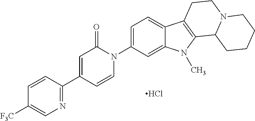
Cl.C1(C2=CC(=O)N(C3=CC=C4C(=C3)N(C)C3=C4CCN4C3CCCC4)C=C2)=NC=C([F3C])C=C1
